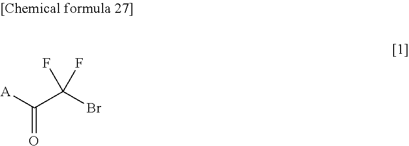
C(C(Br)(F)F)([A])=O
